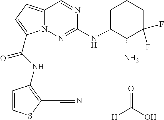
O=C(O)[H].N1=CC2=CC=C(C(NC3=C(C#N)SC=C3)=O)N2N=C1NC1C(N)C(F)(F)CCC1
